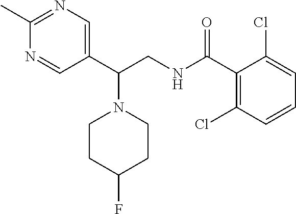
C1CC(F)CCN1C(C1=CN=C(C)N=C1)CNC(C1=C(Cl)C=CC=C1Cl)=O
